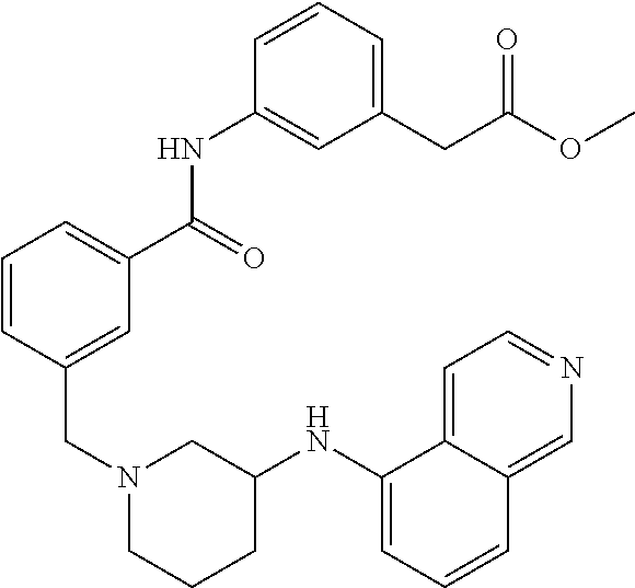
C1=CC(CN2CCCC(NC3=CC=CC4=CN=CC=C34)C2)=CC(C(NC2=CC(CC(OC)=O)=CC=C2)=O)=C1
